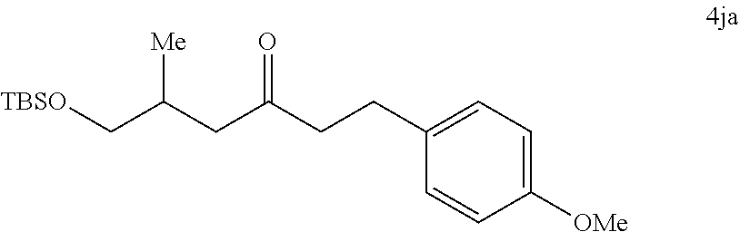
C1(CCC(CC(C[TBSO])[Me])=O)=CC=C([OMe])C=C1
